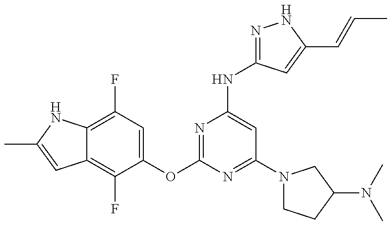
C12=C(F)C(OC3=NC(NC4=NNC(C=CC)=C4)=CC(N4CCC(N(C)C)C4)=N3)=CC(F)=C1NC(C)=C2
